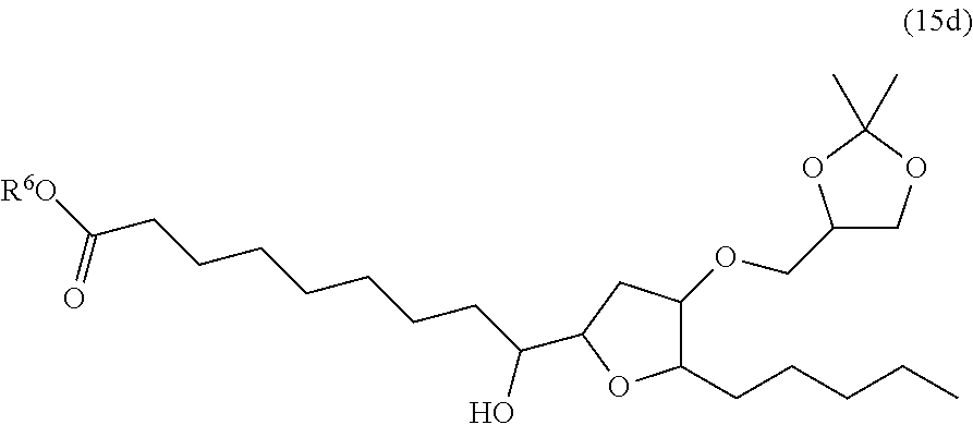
[R6O]C(CCCCCCCC(O)C1CC(OCC2COC(C)(C)O2)C(CCCCC)O1)=O
